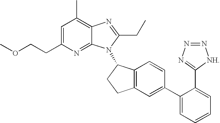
C1=C(CCOC)N=C2C(=C1C)N=C(CC)N2C1C2=C(CC1)C=C(C1=CC=CC=C1C1=NN=N[NH]1)C=C2
